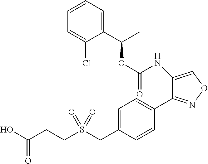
O(C(NC1=CON=C1C1=CC=C(CS(CCC(O)=O)(=O)=O)C=C1)=O)C(C)C1=CC=CC=C1Cl
